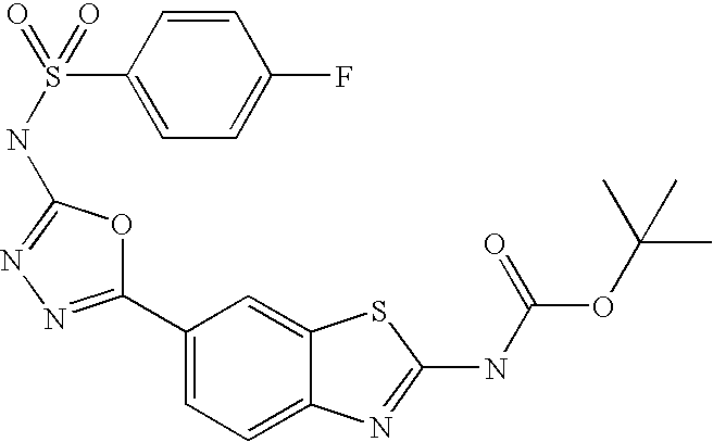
C1(C2=NN=C(NS(C3=CC=C(F)C=C3)(=O)=O)O2)=CC=C2C(=C1)SC(NC(OC(C)(C)C)=O)=N2
